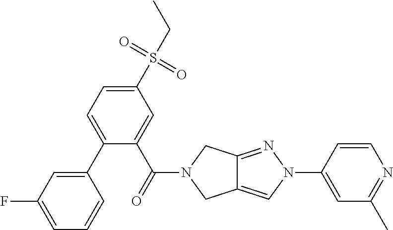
C1(C2=CC=C(S(CC)(=O)=O)C=C2C(=O)N2CC3=CN(C4=CC(C)=NC=C4)N=C3C2)=CC(F)=CC=C1
